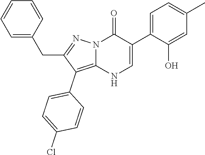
O=C1N2C(=C(C3=CC=C(Cl)C=C3)C(CC3=CC=CC=C3)=N2)NC=C1C1=CC=C(C)C=C1O
